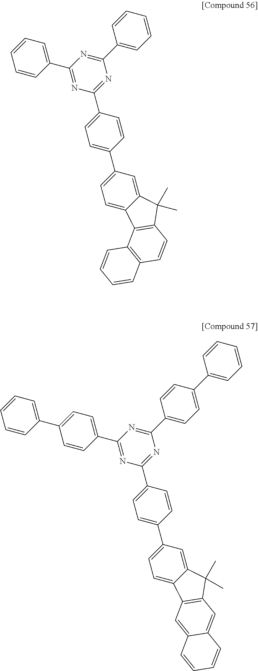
C1(C2=CC=CC=C2)=NC(C2=CC=C(C3=CC=C4C(=C3)C(C)(C)C3=C4C4=C(C=C3)C=CC=C4)C=C2)=NC(C2=CC=CC=C2)=N1.C1(C2=CC=C(C3=CC=CC=C3)C=C2)=NC(C2=CC=C(C3=CC=C4C(=C3)C(C)(C)C3=C4C=C4C(=C3)C=CC=C4)C=C2)=NC(C2=CC=C(C3=CC=CC=C3)C=C2)=N1
